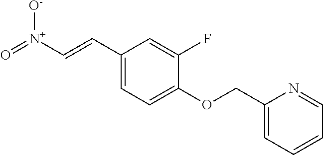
C1(C=C[N+](=O)[O-])=CC=C(OCC2=CC=CC=N2)C(F)=C1
